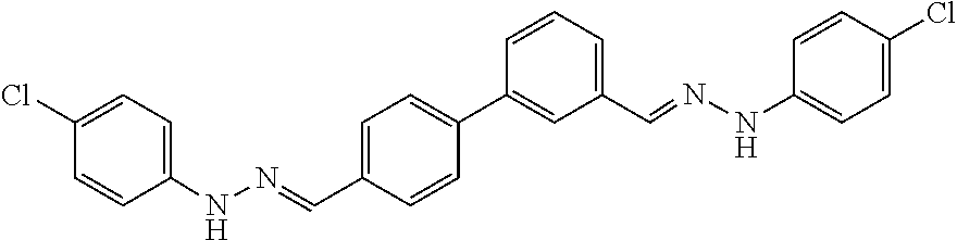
C1(Cl)=CC=C(NN=CC2=CC=C(C3=CC(C=NNC4=CC=C(Cl)C=C4)=CC=C3)C=C2)C=C1
